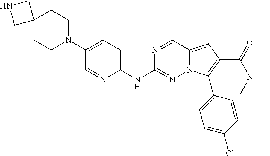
C12(CCN(C3=CC=C(NC4=NN5C(=CC(C(=O)N(C)C)=C5C5=CC=C(Cl)C=C5)C=N4)N=C3)CC1)CNC2
